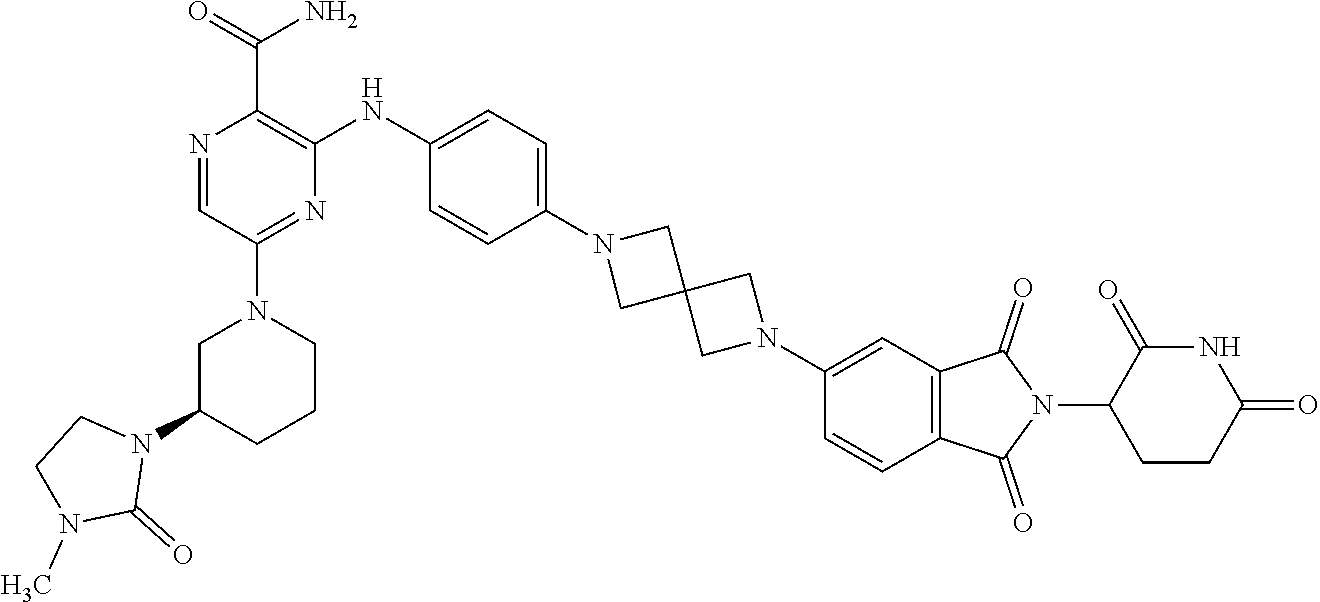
C1C(N2CCN(C)C2=O)CCCN1C1=NC(NC2=CC=C(N3CC4(C3)CN(C3=CC5=C(C=C3)C(=O)N(C3C(=O)NC(=O)CC3)C5=O)C4)C=C2)=C(C(N)=O)N=C1
